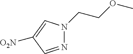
N1=CC([O2N])=CN1CCOC
